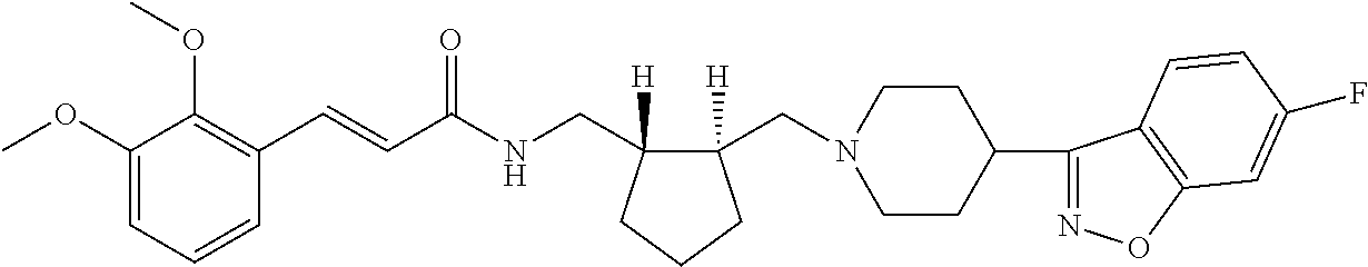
C1(C=CC(NCC2([H])C(CN3CCC(C4=NOC5=C4C=CC(F)=C5)CC3)([H])CCC2)=O)=C(OC)C(OC)=CC=C1
